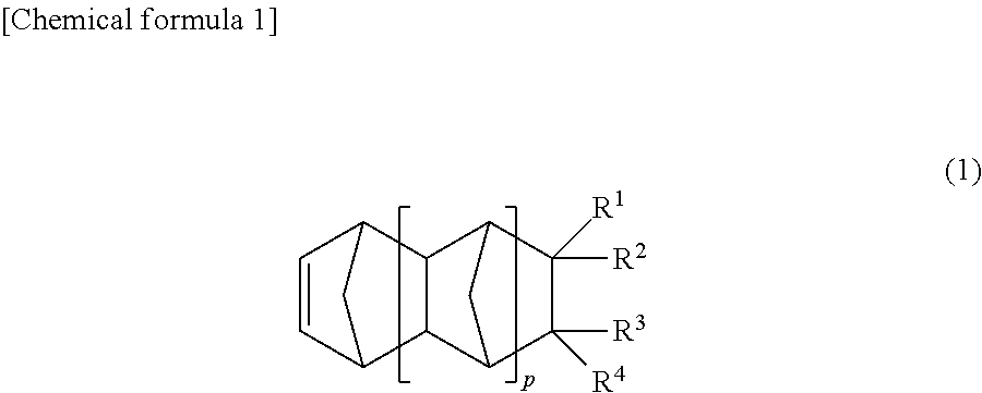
C1([R1])([R2])C2CC(C1([R4])[R3])C1C2C2C=CC1C2
